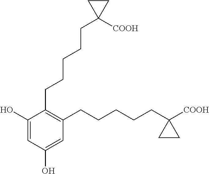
C1(O)=CC(O)=CC(CCCCCC2([COOH])CC2)=C1CCCCCC1([COOH])CC1
